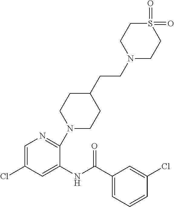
N1(CCC2CCN(C3=NC=C(Cl)C=C3NC(C3=CC=CC(Cl)=C3)=O)CC2)CCS(=O)(=O)CC1
